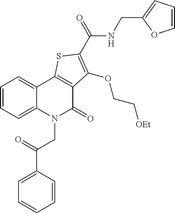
C1=CC=C2C(=C1)C1=C(C(=O)N2CC(C2=CC=CC=C2)=O)C(OCC[OEt])=C(C(=O)NCC2=CC=CO2)S1
